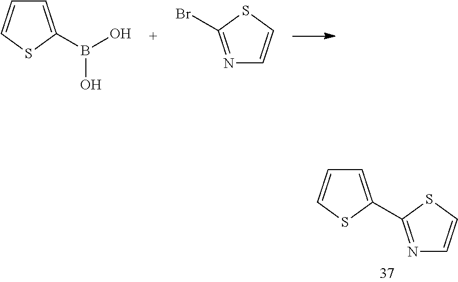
C1=C(C2=NC=CS2)SC=C1.C1=C(B(O)O)SC=C1.N1=C(Br)SC=C1
